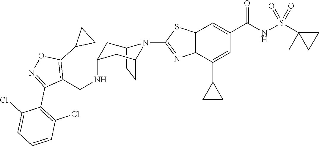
C12CCC(CC(NCC3=C(C4CC4)ON=C3C3=C(Cl)C=CC=C3Cl)C1)N2C1=NC2=C(C=C(C(NS(C3(C)CC3)(=O)=O)=O)C=C2C2CC2)S1
